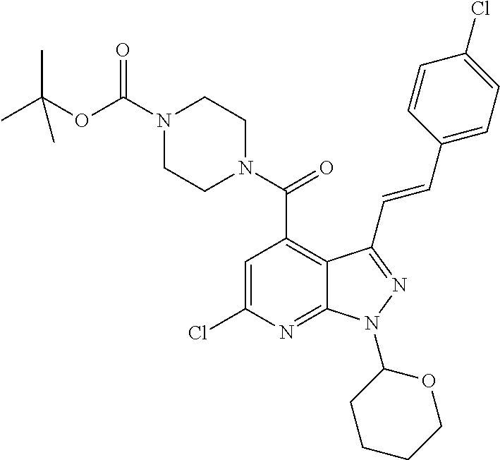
C1=C(Cl)N=C2C(=C1C(N1CCN(C(OC(C)(C)C)=O)CC1)=O)C(C=CC1=CC=C(Cl)C=C1)=NN2C1CCCCO1
